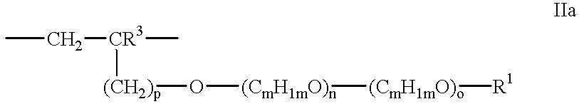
CC[CR3](C)[(CH2)p]O[(CmH1mO)n][(CmH1mO)o][R1]
